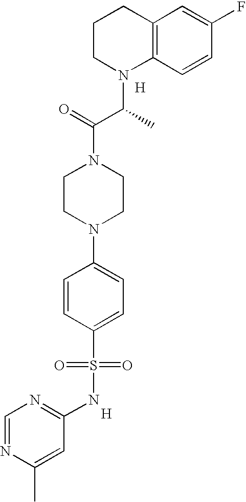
C1CN(C(C(N2CCN(C3=CC=C(S(=O)(=O)NC4=NC=NC(C)=C4)C=C3)CC2)=O)C)C2=C(C1)C=C(F)C=C2.[H].[H]
